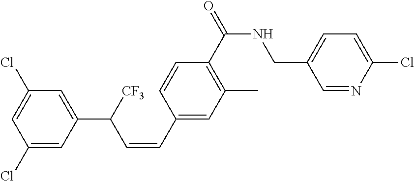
C1(Cl)=CC(C([CF3])C=CC2=CC(C)=C(C(NCC3=CC=C(Cl)N=C3)=O)C=C2)=CC(Cl)=C1
